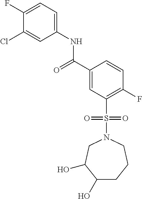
C1(F)=CC=C(NC(C2=CC(S(N3CC(O)C(O)CCC3)(=O)=O)=C(F)C=C2)=O)C=C1Cl
